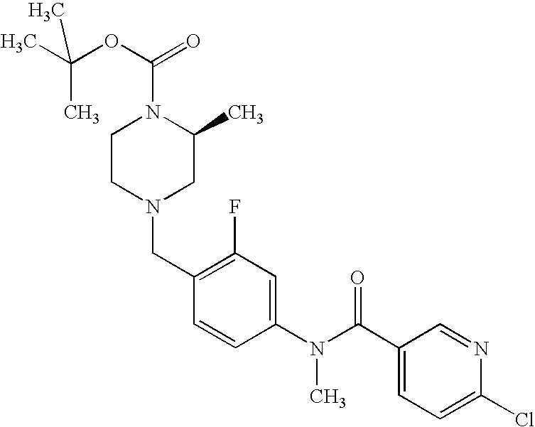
C1(CN2CC(C)N(C(OC(C)(C)C)=O)CC2)=C(F)C=C(N(C(C2=CC=C(Cl)N=C2)=O)C)C=C1
